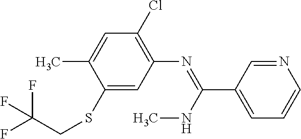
C1(Cl)=C(N=C(C2=CC=CN=C2)NC)C=C(SCC(F)(F)F)C(C)=C1
